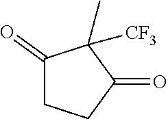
C1(=O)CCC(=O)C1([CF3])C
